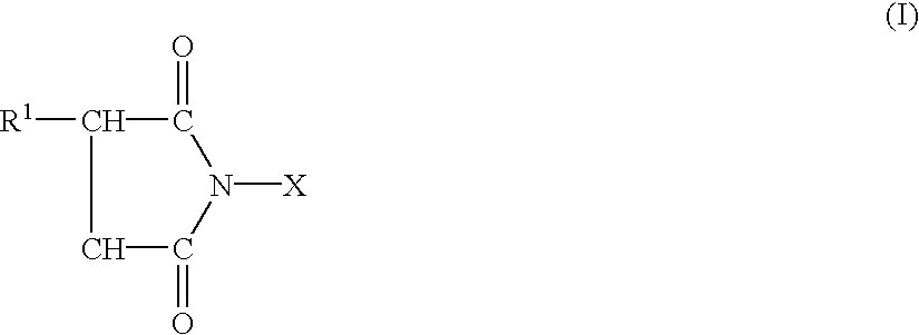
C1([R1])C(=O)N([X])C(=O)C1
